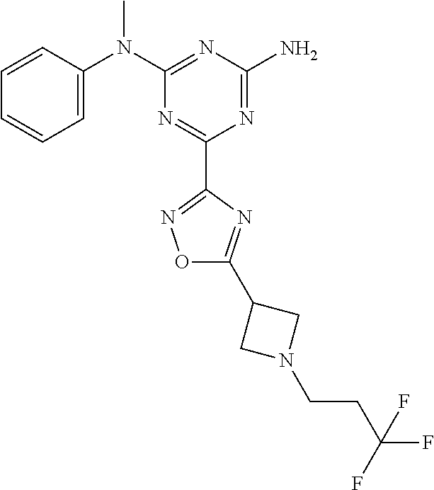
C1=CC(N(C2=NC(N)=NC(C3=NOC(C4CN(CCC(F)(F)F)C4)=N3)=N2)C)=CC=C1
